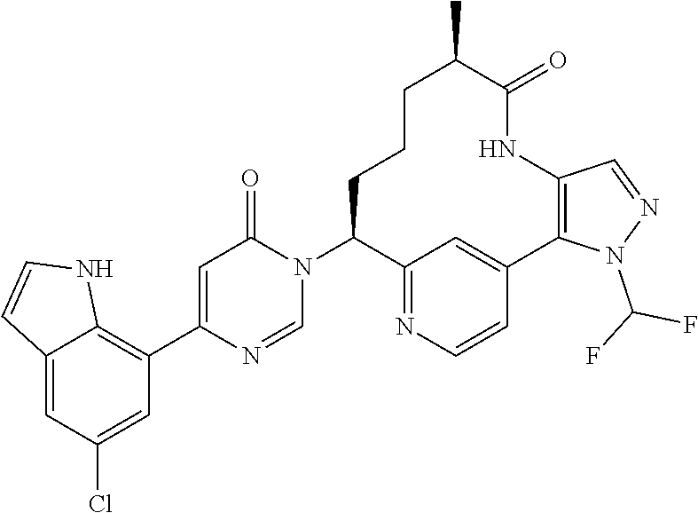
C12=C(C3=CC(=O)N(C4CCCC(C)C(=O)NC5=C(C6=CC4=NC=C6)N(C(F)F)N=C5)C=N3)C=C(Cl)C=C1C=CN2
